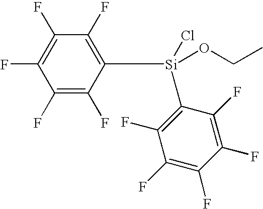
C1(F)=C(F)C([Si](C2=C(F)C(F)=C(F)C(F)=C2F)(Cl)OCC)=C(F)C(F)=C1F
